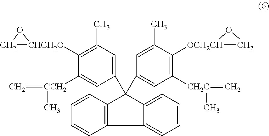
C12=CC=CC=C1C(C1=CC([CH2C](=C)C)=C([OCH2CH]3CO3)C(C)=C1)(C1=CC(C)=C([CHCH2O]3CO3)C([CCH2](=C)C)=C1)C1=C2C=CC=C1
